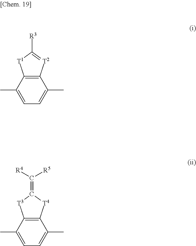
C1=C(C)C2=C(C(C)=C1)[T2]=C([R3])[T1]2.C1=C(C)C2=C(C(C)=C1)[T4]C(=C([R5])[R4])[T3]2
